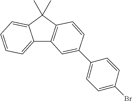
C12=CC=CC=C1C(C)(C)C1=C2C=C(C2=CC=C(Br)C=C2)C=C1
